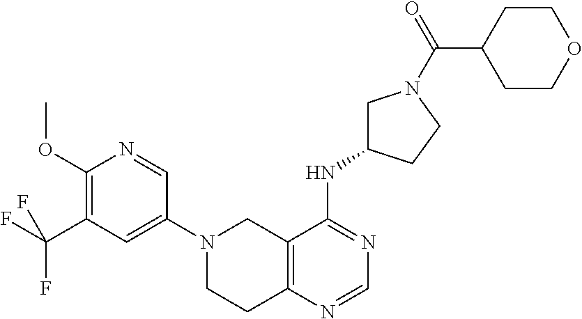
C12=C(N=CN=C1NC1CN(C(C3CCOCC3)=O)CC1)CCN(C1=CC(C(F)(F)F)=C(OC)N=C1)C2
